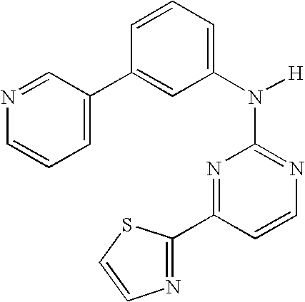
N1=C(N([H])C2=CC=CC(C3=CC=CN=C3)=C2)N=C(C2=NC=CS2)C=C1
